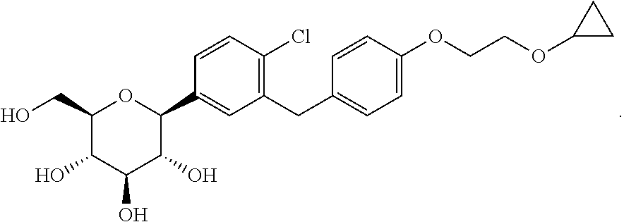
C1=CC(Cl)=C(CC2=CC=C(OCCOC3CC3)C=C2)C=C1C1OC(CO)C(O)C(O)C1O
